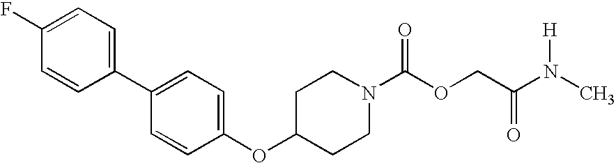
N1(C(OCC(N(C)[H])=O)=O)CCC(OC2=CC=C(C3=CC=C(F)C=C3)C=C2)CC1
